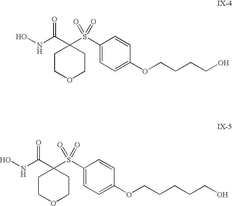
ONC(C1(S(C2=CC=C(OCCCCO)C=C2)(=O)=O)CCOCC1)=O.ONC(C1(S(C2=CC=C(OCCCCCO)C=C2)(=O)=O)CCOCC1)=O
